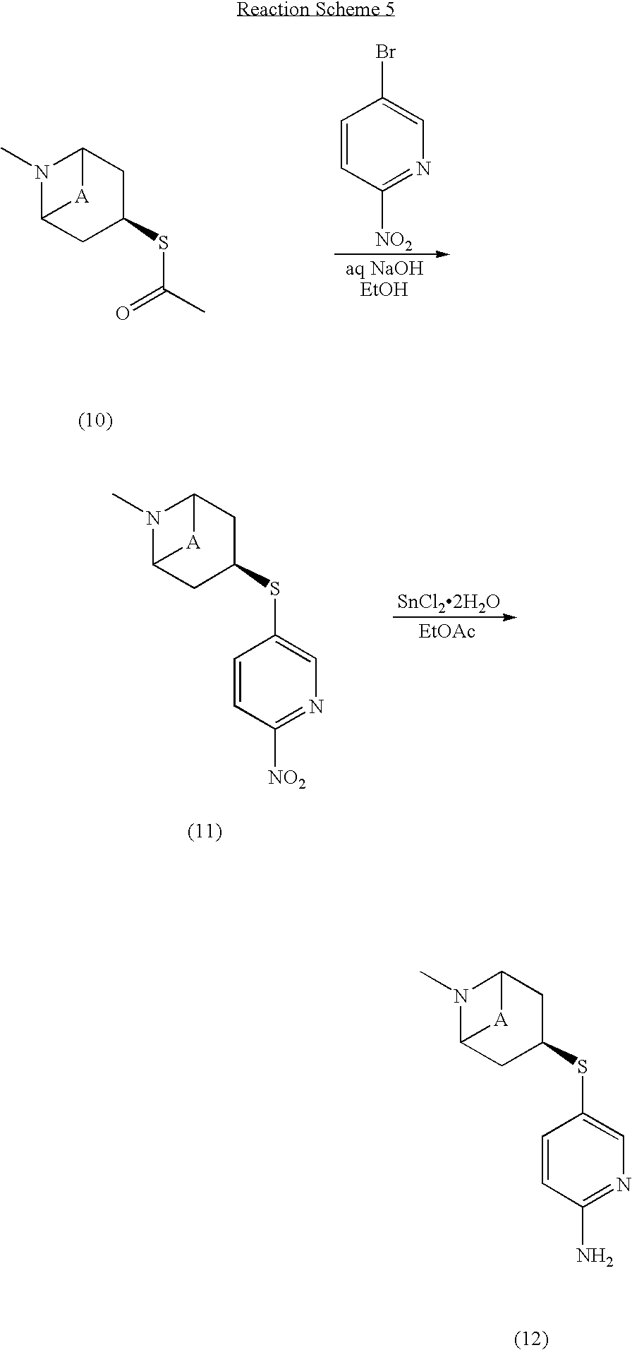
N1(C)C2CC(SC(C)=O)CC1[A]2.C1=CC([NO2])=NC=C1Br.N1(C)C2CC(SC3=CN=C(N)C=C3)CC1[A]2.N1(C)C2CC(SC3=CN=C([NO2])C=C3)CC1[A]2.[SnCl22H2O].[EtOAc]
